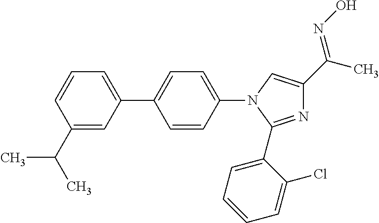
N1(C2=CC=C(C3=CC=CC(C(C)C)=C3)C=C2)C(C2=CC=CC=C2Cl)=NC(C(=NO)C)=C1
